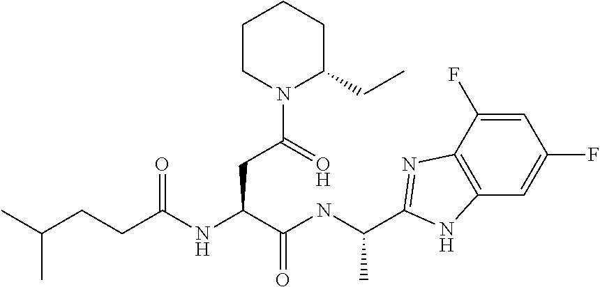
C(C(NC(C(NC(C)C1=NC2=C(C=C(F)C=C2F)N1)=O)CC(N1C(CC)CCCC1)=O)=O)CC(C)C
